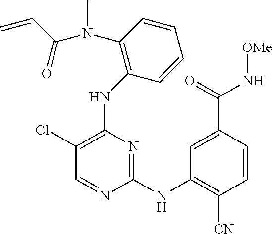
N(C1=C(Cl)C=NC(NC2=C([CN])C=CC(C(N[OMe])=O)=C2)=N1)C1=C(N(C(=O)C=C)C)C=CC=C1
